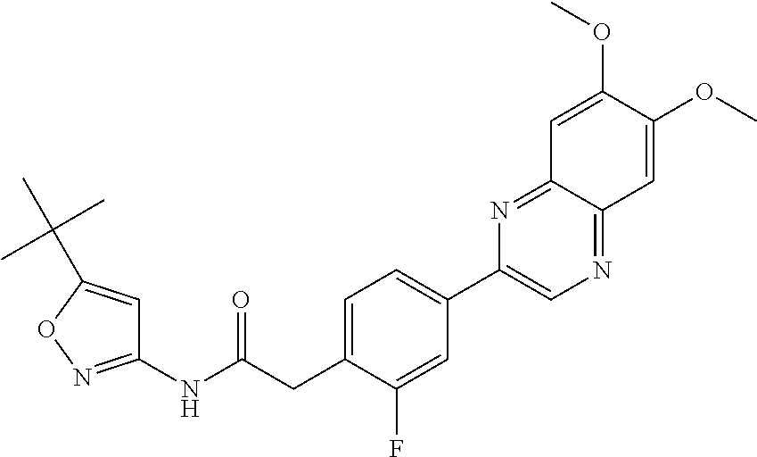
C1=C(CC(NC2=NOC(C(C)(C)C)=C2)=O)C(F)=CC(C2=CN=C3C(=N2)C=C(OC)C(OC)=C3)=C1
